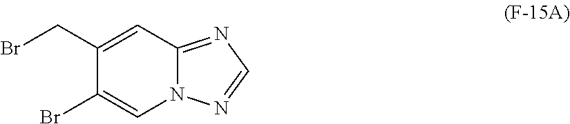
C1(CBr)=CC2=NC=NN2C=C1Br
